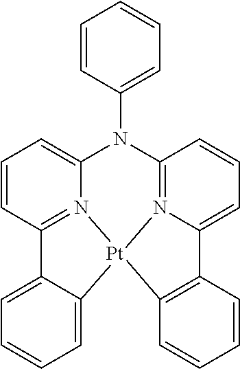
N12=C3C=CC=C1C1=C(C=CC=C1)[Pt]21N2=C(C=CC=C2N3C2=CC=CC=C2)C2=CC=CC=C21
